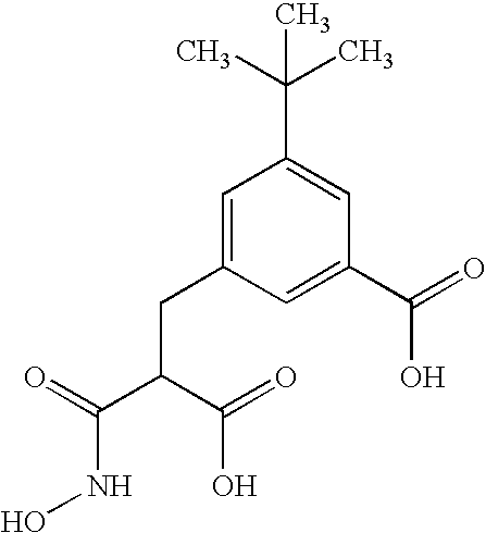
O=C(C(C(=O)O)CC1=CC(C(C)(C)C)=CC(C(=O)O)=C1)NO
